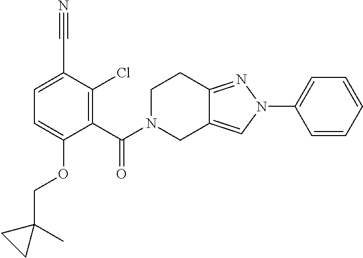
C1(N2N=C3C(=C2)CN(C(=O)C2=C(Cl)C(C#N)=CC=C2OCC2(C)CC2)CC3)=CC=CC=C1
